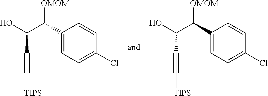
C(C#C[TIPS])(O)C(C1=CC=C(Cl)C=C1)[OMOM].C(C#C[TIPS])(O)C(C1=CC=C(Cl)C=C1)[OMOM]
